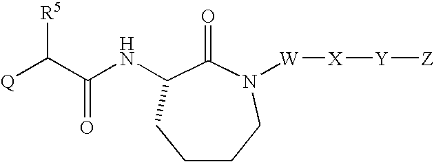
C1CCN([W][X][Y][Z])C(=O)C(NC(C([Q])[R5])=O)C1
